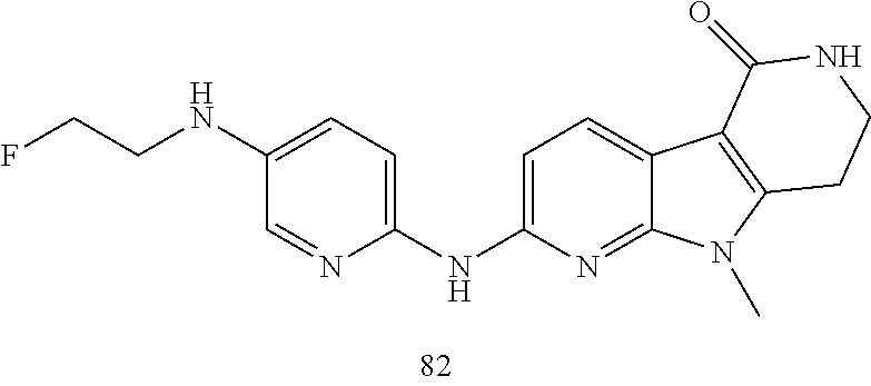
C1=NC(NC2=CC=C3C(=N2)N(C)C2=C3C(=O)NCC2)=CC=C1NCCF
